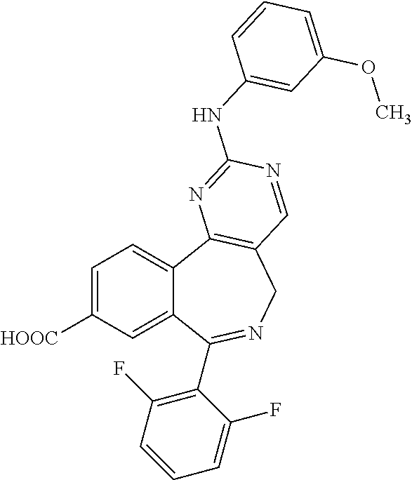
C1=C([HOOC])C=C2C(=C1)C1=C(CN=C2C2=C(F)C=CC=C2F)C=NC(NC2=CC(OC)=CC=C2)=N1
